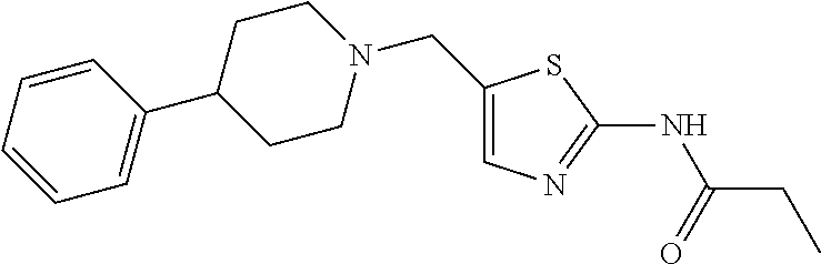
C1(CN2CCC(C3=CC=CC=C3)CC2)=CN=C(NC(CC)=O)S1
